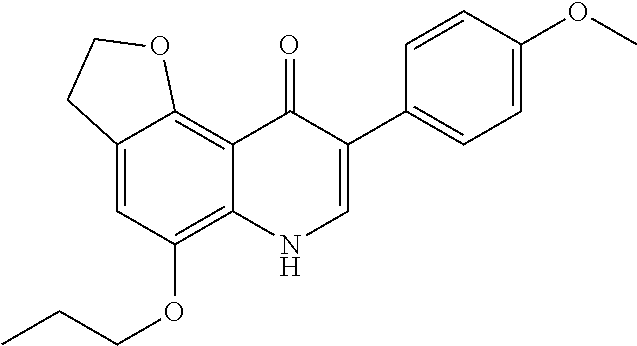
C12=CC(OCCC)=C3C(=C1OCC2)C(=O)C(C1=CC=C(OC)C=C1)=CN3
